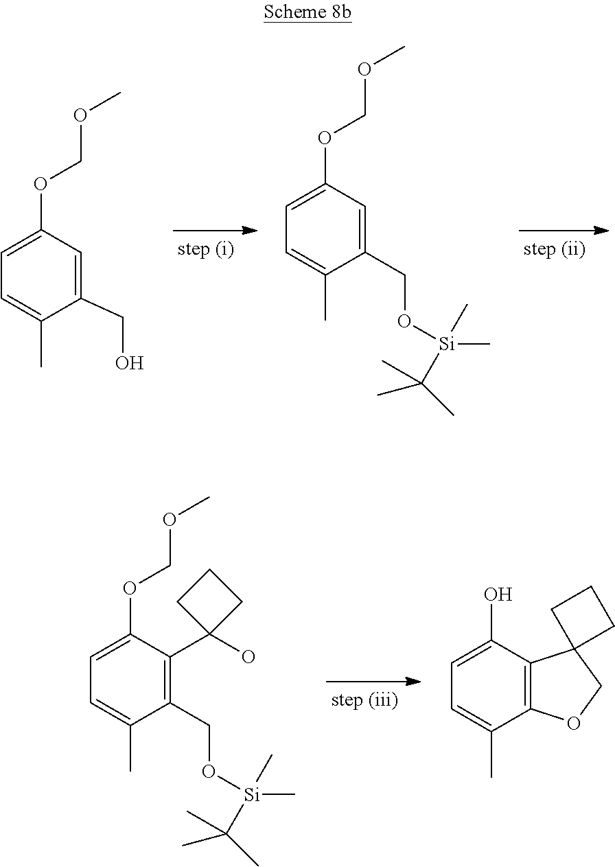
C1=C(OCOC)C=C(CO)C(C)=C1.CC(C)([Si](OCC1=CC(OCOC)=CC=C1C)(C)C)C.C1=C(C)C2=C(C(O)=C1)C1(CCC1)CO2.CC(C)([Si](OCC1=C(C2(O)CCC2)C(OCOC)=CC=C1C)(C)C)C
